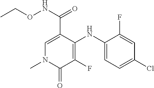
C1=C(C(NOCC)=O)C(NC2=CC=C(Cl)C=C2F)=C(F)C(=O)N1C
